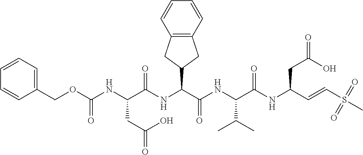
N(C(C(NC(C(NC(C=CS(C)(=O)=O)CC(=O)O)=O)C(C)C)=O)C1CC2=C(C1)C=CC=C2)C(C(NC(OCC1=CC=CC=C1)=O)CC(=O)O)=O
